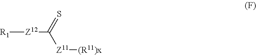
[R1][Z12]C(=S)[Z11][(R11)x]
